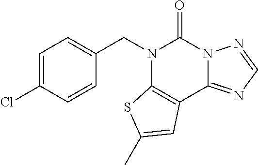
C1(CN2C3=C(C4=NC=NN4C2=O)C=C(C)S3)=CC=C(Cl)C=C1
